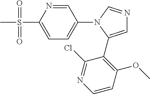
C1=C(S(C)(=O)=O)N=CC(N2C(C3=C(OC)C=CN=C3Cl)=CN=C2)=C1
